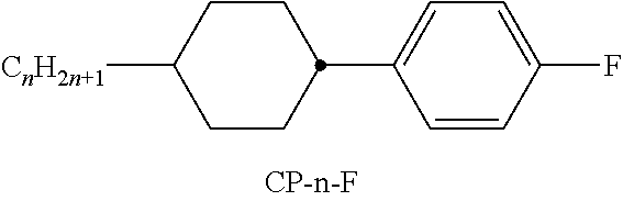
[CnH2n+1]C1CCC(C2=CC=C(F)C=C2)CC1
